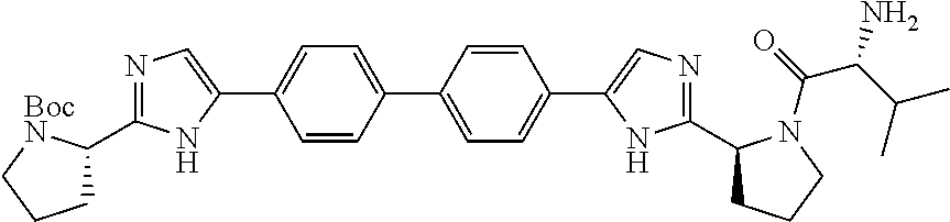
N1=C(C2CCC[BocN]2)NC(C2=CC=C(C3=CC=C(C4=CN=C(C5CCCN5C(=O)C(C(C)C)N)N4)C=C3)C=C2)=C1
